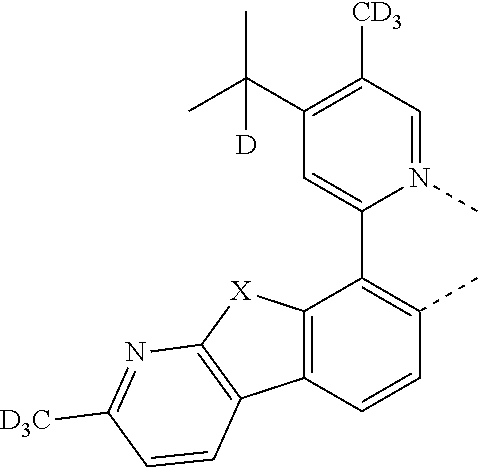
C12=C(C=CC(C)=C1C1=CC(C(C)(C)[D])=C([CD3])C=N1C)C1=C([X]2)N=C([D3C])C=C1
